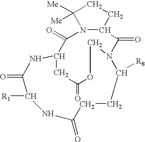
C1(=O)C2NC(=O)C([R1])NC(=O)CCC([R8])N(C(=O)C3N1C([Me])([Me])CC3)COC(=O)C2
